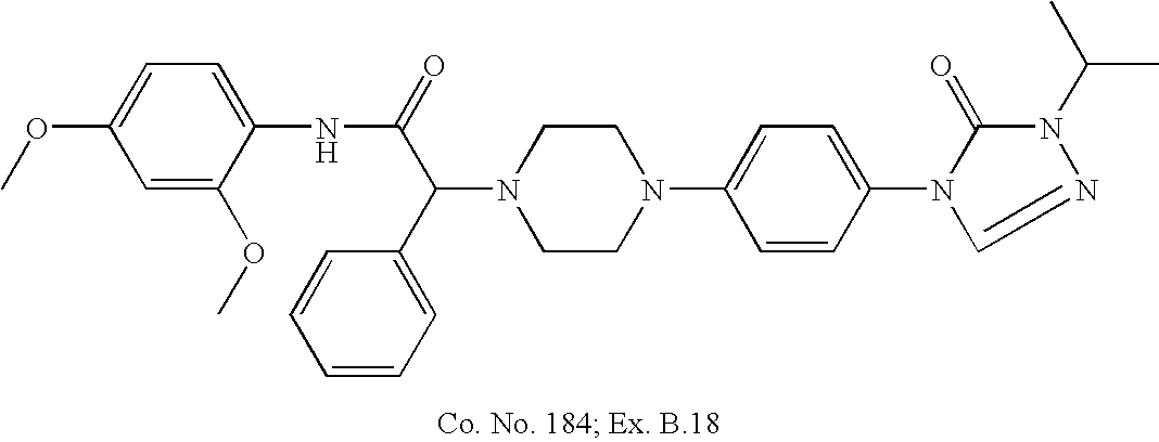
N1(C(C(=O)NC2=CC=C(OC)C=C2OC)C2=CC=CC=C2)CCN(C2=CC=C(N3C(=O)N(C(C)C)N=C3)C=C2)CC1
